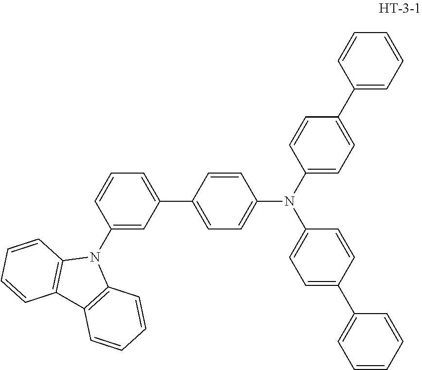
C1(N2C3=C(C4=C2C=CC=C4)C=CC=C3)=CC(C2=CC=C(N(C3=CC=C(C4=CC=CC=C4)C=C3)C3=CC=C(C4=CC=CC=C4)C=C3)C=C2)=CC=C1
